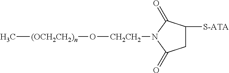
C[(OCH2CH2)n]O[CH2CH2]N1C(=O)CC([S-ATA])C1=O
